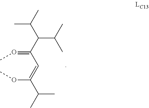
C(=C(OC)C(C)C)C(=OC)C(C(C)C)C(C)C
